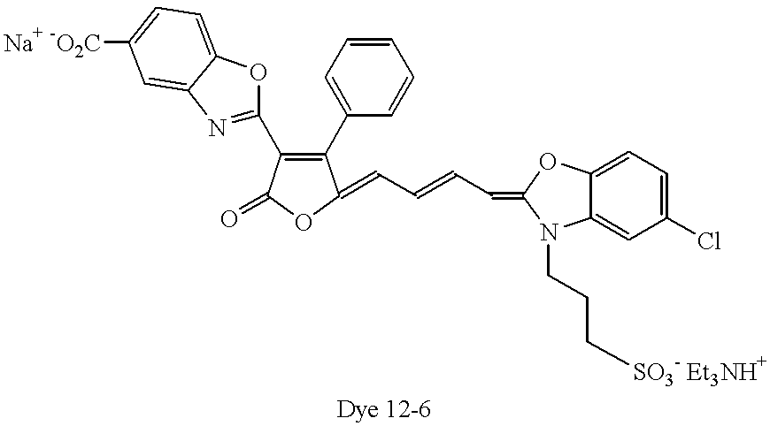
C1(C2=CC=CC=C2)=C(C2=NC3=CC([Na+ -O2C])=CC=C3O2)C(=O)OC1=CC=CC=C1OC2=CC=C(Cl)C=C2N1CCC[SO3- Et3NH+]
